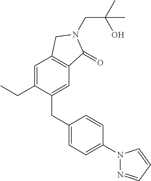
C(N1C(=O)C2=C(C=C(CC)C(CC3=CC=C(N4N=CC=C4)C=C3)=C2)C1)C(O)(C)C
